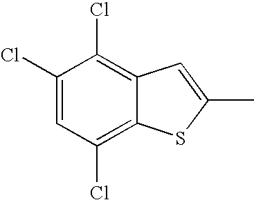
C1(C)=CC2=C(Cl)C(Cl)=CC(Cl)=C2S1
